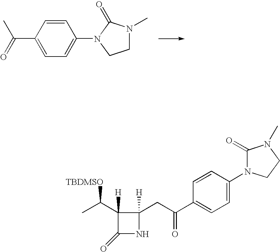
C(C1=CC=C(N2C(=O)N(C)CC2)C=C1)(=O)C.C1(=O)NC(CC(C2=CC=C(N3C(=O)N(C)CC3)C=C2)=O)([H])C1(C(C)[TBDMSO])[H]
